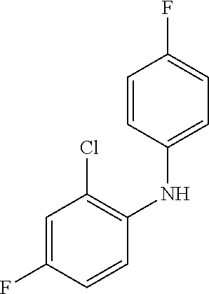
C1=C(F)C=CC(NC2=CC=C(F)C=C2)=C1Cl
